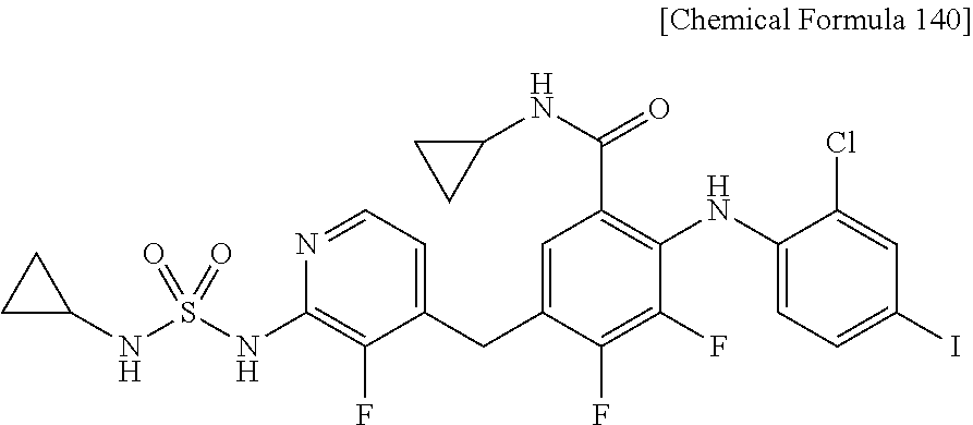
C1(CC2=CC(C(=O)NC3CC3)=C(NC3=CC=C(I)C=C3Cl)C(F)=C2F)=CC=NC(NS(NC2CC2)(=O)=O)=C1F
